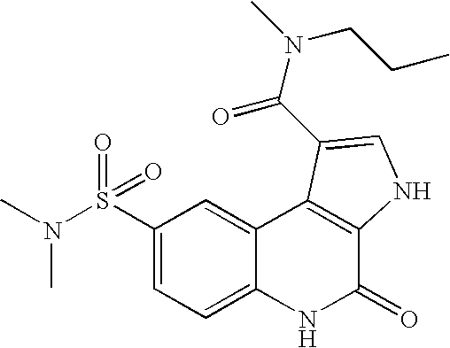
CN(S(C1=CC=C2C(=C1)C1=C(C(=O)N2)NC=C1C(N(CCC)C)=O)(=O)=O)C
